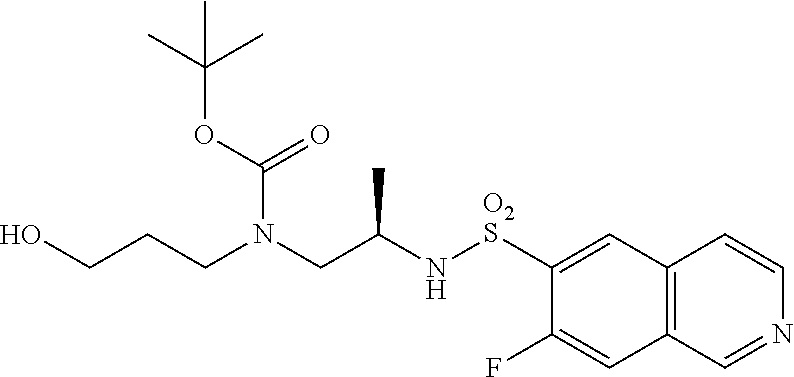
[O2S](C1=CC2=C(C=C1F)C=NC=C2)NC(CN(CCCO)C(OC(C)(C)C)=O)C
